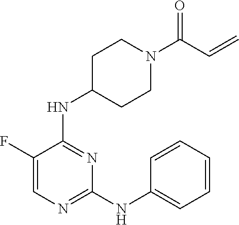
C1=C(F)C(NC2CCN(C(C=C)=O)CC2)=NC(NC2=CC=CC=C2)=N1
